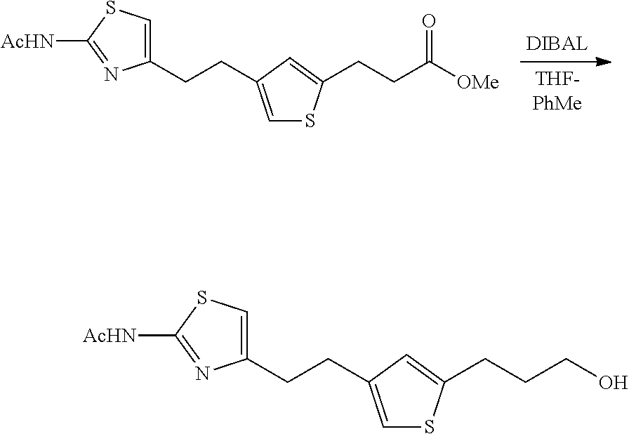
C1(CCC2=CSC(CCC([OMe])=O)=C2)=CSC([AcHN])=N1.C1(CCC2=CSC(CCCO)=C2)=CSC([AcHN])=N1
